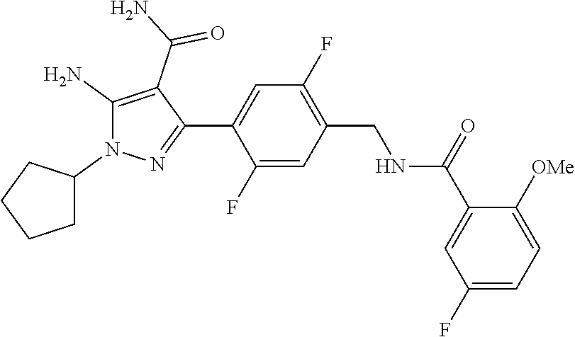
C1=C(C(NCC2=C(F)C=C(C3=NN(C4CCCC4)C(N)=C3C(N)=O)C(F)=C2)=O)C([OMe])=CC=C1F
